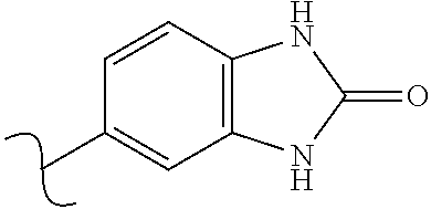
C12=C(C=CC(C)=C1)NC(=O)N2
